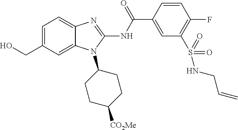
C1=C(CO)C=C2C(=C1)N=C(NC(C1=CC(S(=O)(=O)NCC=C)=C(F)C=C1)=O)N2C1CCC([CO2Me])CC1
